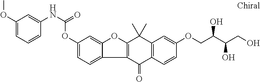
C1(OC)=CC=CC(NC(OC2=CC=C3C(=C2)OC2=C3C(=O)C3=C(C2(C)C)C=C(OCC(C(CO)O)O)C=C3)=O)=C1
